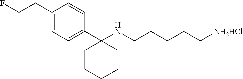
C1(CCF)=CC=C(C2(NCCCCC[NH2HCl])CCCCC2)C=C1
